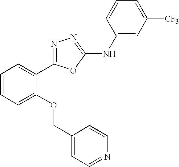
N1=C(C2=CC=CC=C2OCC2=CC=NC=C2)OC(NC2=CC([CF3])=CC=C2)=N1
